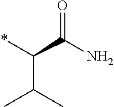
*C(C(N)=O)C(C)C
